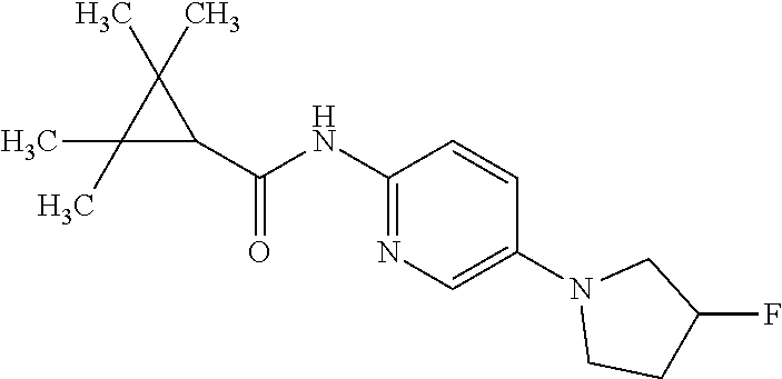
C1(C)(C)C(C(=O)NC2=NC=C(N3CCC(F)C3)C=C2)C1(C)C
